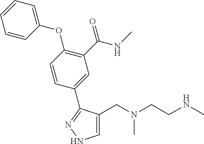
C1=C(CN(CCNC)C)C(C2=CC(C(=O)NC)=C(OC3=CC=CC=C3)C=C2)=NN1
